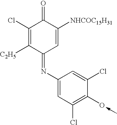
C1(Cl)=C([C2H5])C(=NC2=CC(Cl)=C(O-C)C(Cl)=C2)C=C([NHCOC15H31])C1=O
